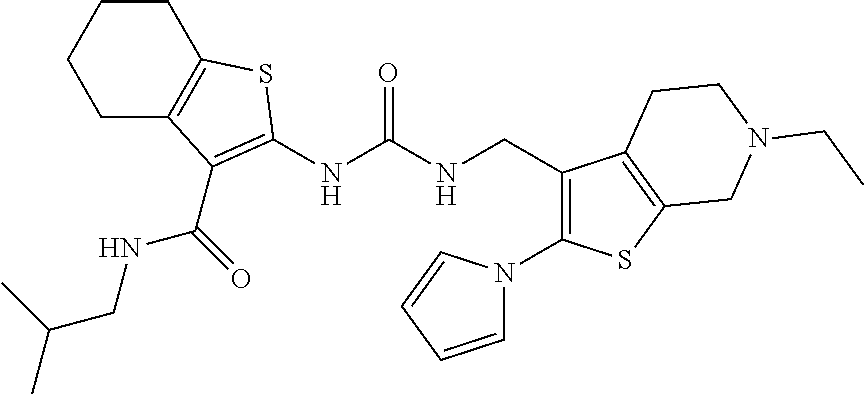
C1C2=C(CCC1)SC(NC(NCC1=C(N3C=CC=C3)SC3=C1CCN(CC)C3)=O)=C2C(NCC(C)C)=O
